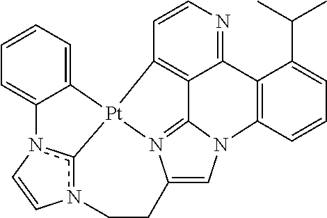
n12c3n(C=C1)C1=CC=CC=C1[Pt]31N3=C4N(C=C3CC2)C2=C(C3=NC=CC1=C43)C(C(C)C)=CC=C2
